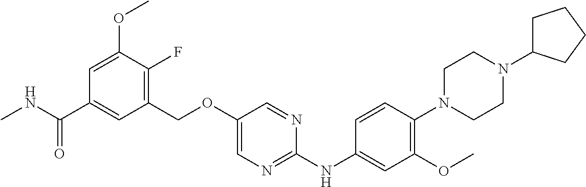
C1(COC2=CN=C(NC3=CC(OC)=C(N4CCN(C5CCCC5)CC4)C=C3)N=C2)=C(F)C(OC)=CC(C(NC)=O)=C1
